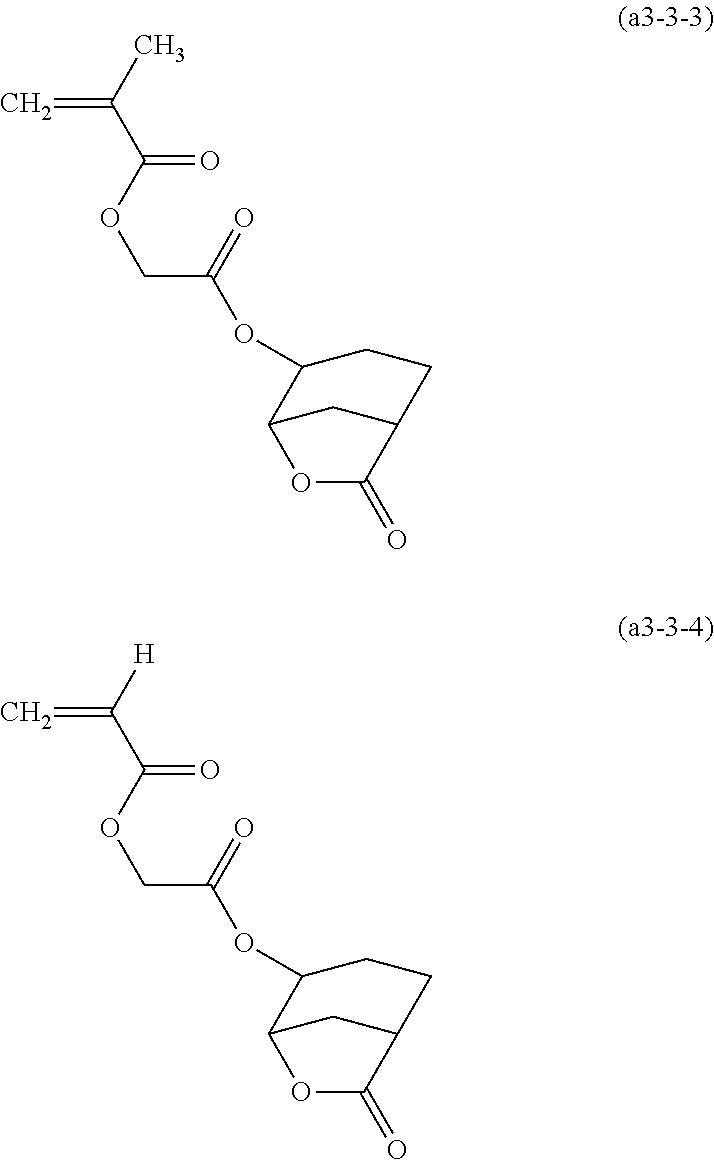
O(C(C(C)=C)=O)CC(OC1C2CC(CC1)C(=O)O2)=O.O(C(C([H])=C)=O)CC(OC1C2CC(CC1)C(=O)O2)=O
